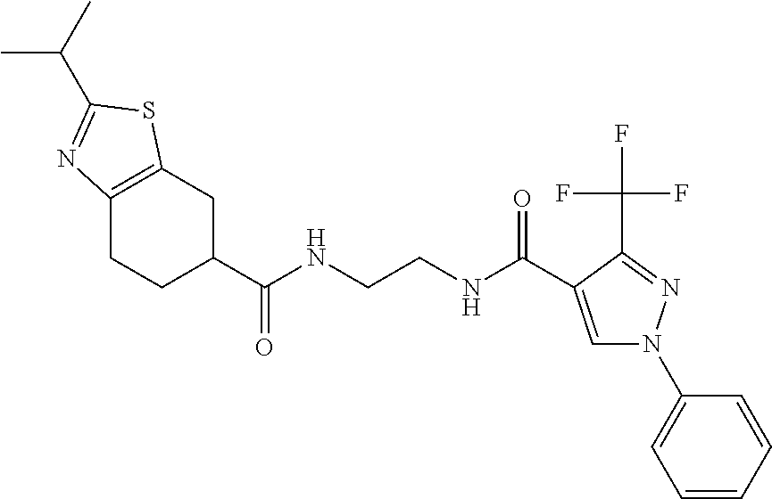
CC(C)C1=NC2=C(CC(C(NCCNC(=O)C3=CN(C4=CC=CC=C4)N=C3C(F)(F)F)=O)CC2)S1
